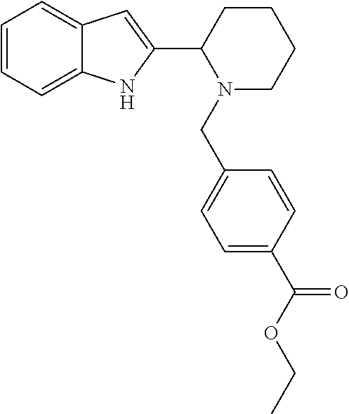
C1=CC=C2C(=C1)C=C(C1CCCCN1CC1=CC=C(C(OCC)=O)C=C1)N2
